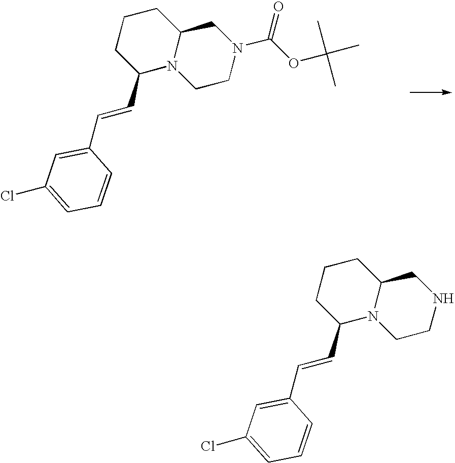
C1=C(C=CC2N3C(CCC2)CN(C(OC(C)(C)C)=O)CC3)C=CC=C1Cl.C1=C(C=CC2N3C(CCC2)CNCC3)C=CC=C1Cl
